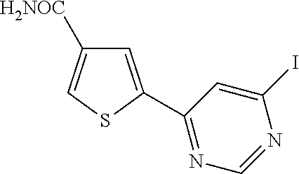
[H2NOC]C1=CSC(C2=NC=NC(I)=C2)=C1
